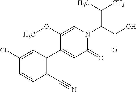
C1(C#N)=C(C2=CC(=O)N(C(C(C)C)C(O)=O)C=C2OC)C=C(Cl)C=C1
